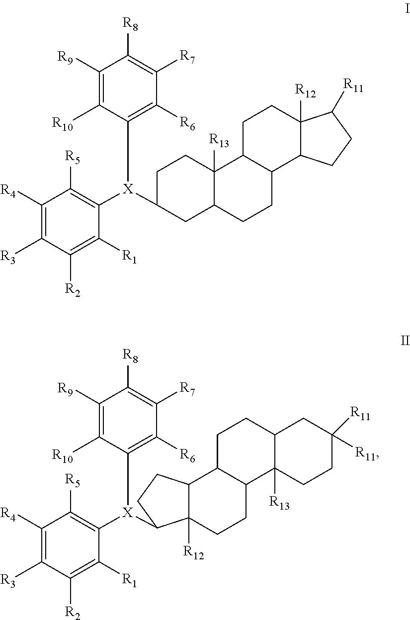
C1([R10])=C([R9])C([R8])=C([R7])C([R6])=C1[X](C1=C([R5])C([R4])=C([R3])C([R2])=C1[R1])C1CCC2([R13])C3CCC4([R12])C([R11])CCC4C3CCC2C1.C1([R10])=C([R9])C([R8])=C([R7])C([R6])=C1[X](C1=C([R5])C([R4])=C([R3])C([R2])=C1[R1])C1C2([R12])C(CC1)C1CCC3CC([R11])([R11])CCC3([R13])C1CC2
